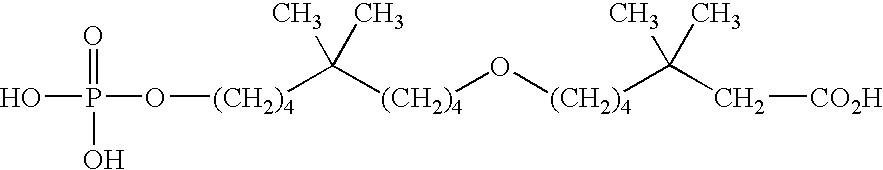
O(P(=O)(O)O)[(CH2)4]C([(CH2)4]O[(CH2)4]C(C)(C)C[CO2H])(C)C
